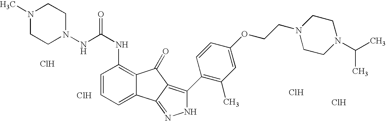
Cl.N(C(NC1=C2C(=CC=C1)C1=NNC(C3=C(C)C=C(OCCN4CCN(C(C)C)CC4)C=C3)=C1C2=O)=O)N1CCN(C)CC1.Cl.Cl.Cl
